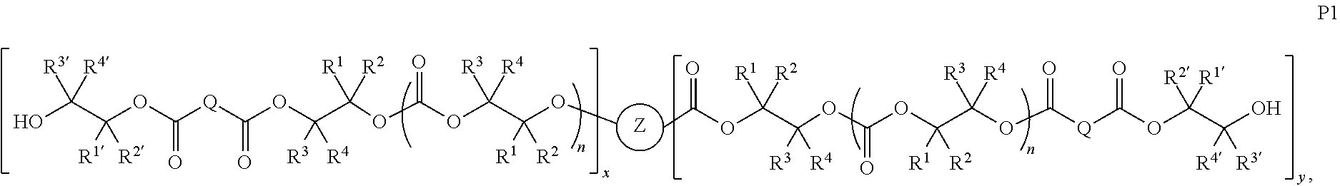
OC(C(OC([Q]C(OC(C(OC(OC(C(OC)([R1])[R2])([R3])[R4])=O)([R1])[R2])([R3])[R4])=O)=O)([R1])[R2])([R3])[R4].[Z].CC(OC(C(OC(OC(C(OC([Q]C(=O)OC(C(O)([R4])[R3])([R2])[R1])=O)([R3])[R4])([R1])[R2])=O)([R3])[R4])([R1])[R2])=O
